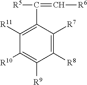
C1([R8])=C([R7])C(C([R5])=C[R6])=C([R11])C([R10])=C1[R9]
